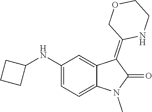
C1(NC2CCC2)=CC=C2C(=C1)C(=C1NCCOC1)C(=O)N2C
